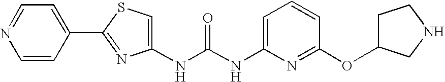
C(NC1=CC=CC(OC2CCNC2)=N1)(=O)NC1=CSC(C2=CC=NC=C2)=N1
